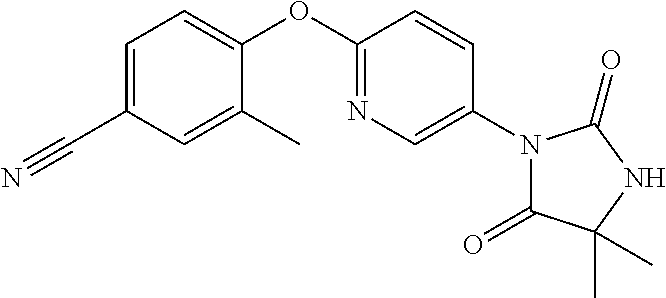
C1(C#N)=CC=C(OC2=NC=C(N3C(=O)C(C)(C)NC3=O)C=C2)C(C)=C1
